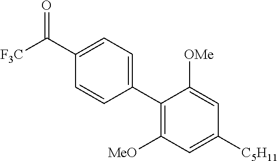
C1(C2=C([MeO])C=C([C5H11])C=C2[OMe])=CC=C(C([F3C])=O)C=C1
